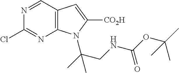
N1=CC2=C(N=C1Cl)N(C(CNC(OC(C)(C)C)=O)(C)C)C([CO2H])=C2
